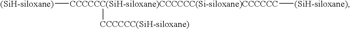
[(SiH-siloxane)][CCCCCC(SiH-siloxane)CCCCCC(Si-siloxane)CCCCCC]([(SiH-siloxane)])[CCCCCC(SiH-siloxane)]
